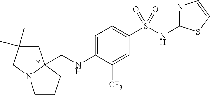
C1C(C)(C)CN2C1(CNC1=CC=C(S(NC3=NC=CS3)(=O)=O)C=C1[CF3])CCC2
